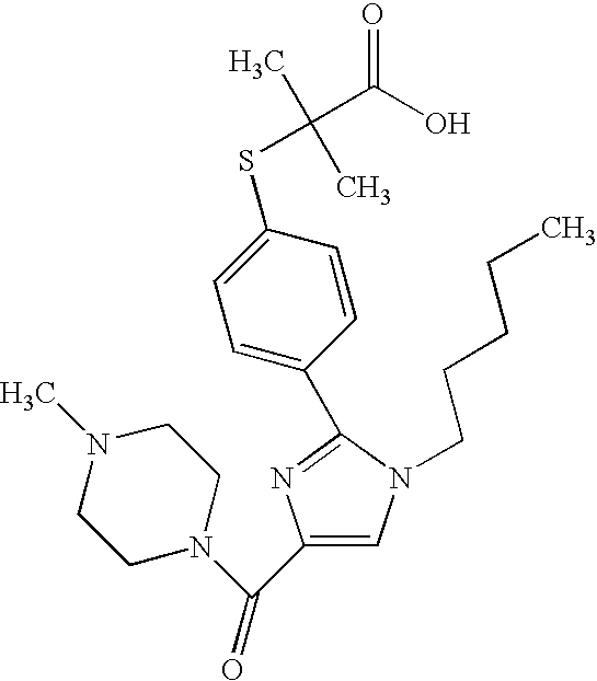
C1(C2=NC(C(N3CCN(C)CC3)=O)=CN2CCCCC)=CC=C(SC(C)(C)C(O)=O)C=C1
